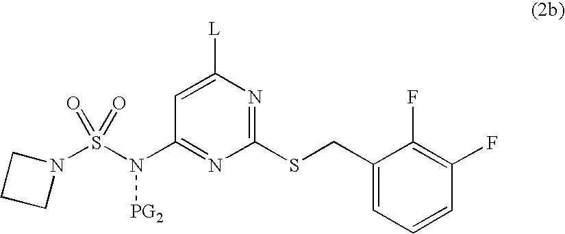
C1(CSC2=NC([L])=CC(N(S(N3CCC3)(=O)=O)[PG2])=N2)=CC=CC(F)=C1F
